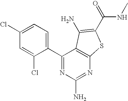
C1=C(Cl)C(C2=NC(N)=NC3=C2C(N)=C(C(NC)=O)S3)=CC=C1Cl
